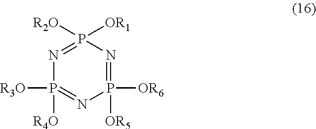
N1=P([R2O])([OR1])N=P([OR6])([OR5])N=P1([R3O])[R4O]
